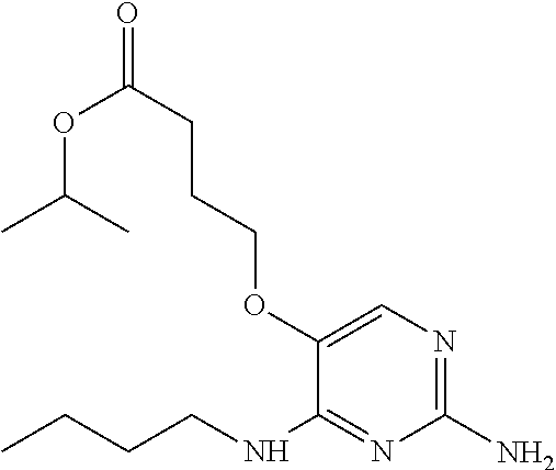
C1(N)=NC=C(OCCCC(OC(C)C)=O)C(NCCCC)=N1
